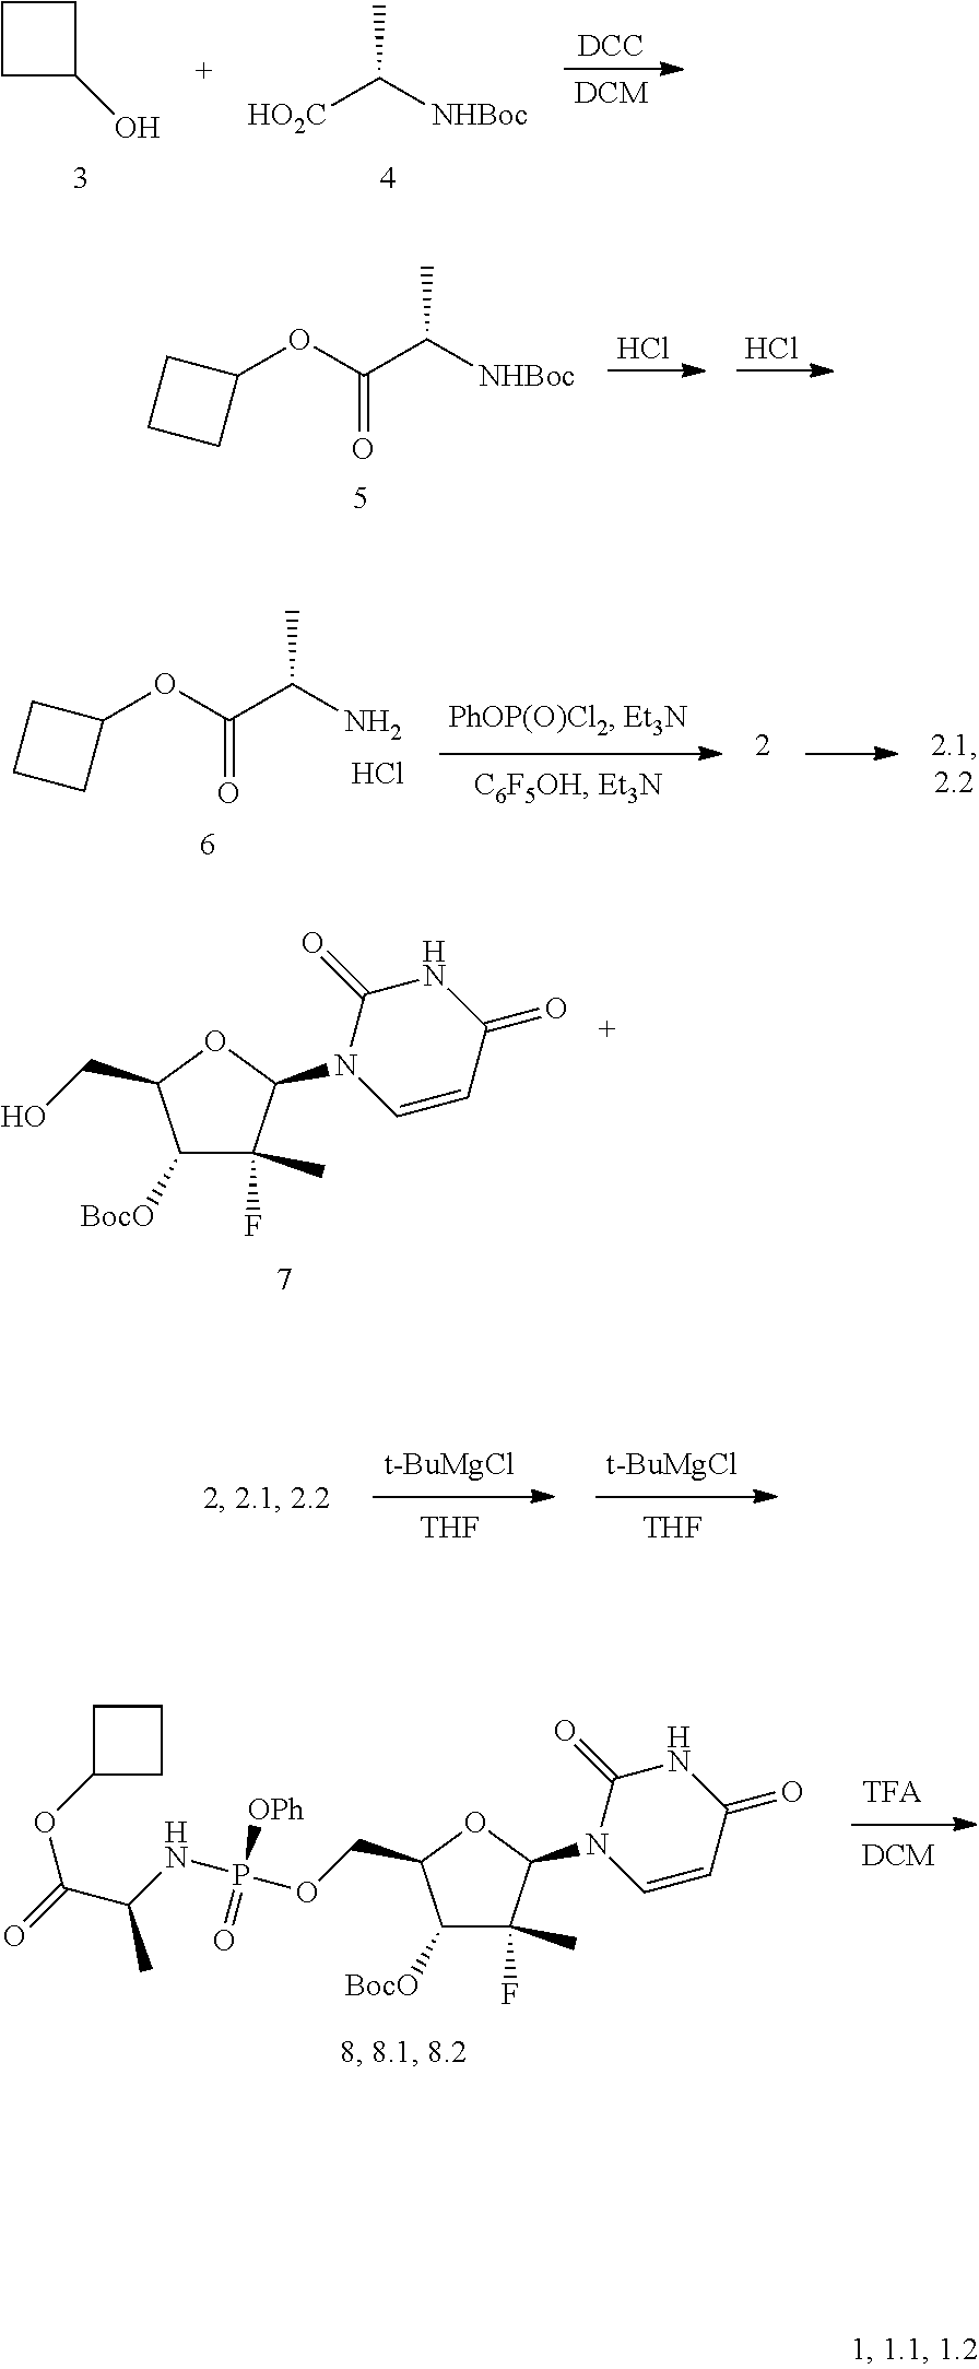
C1CCC1O.CC([HO2C])[NHBoc].[DCC].[DCM].Cl.Cl.CC(C(=O)OC1CCC1)[NHBoc].CC(C(=O)OC1CCC1)N.Cl.C1([BocO])C(F)(C)C(N2C=CC(=O)NC2=O)OC1CO.[t-BuMgCl].[THF].[t-BuMgCl].[THF].C1([BocO])C(F)(C)C(N2C=CC(=O)NC2=O)OC1COP(=O)(NC(C(OC1CCC1)=O)C)[OPh]
